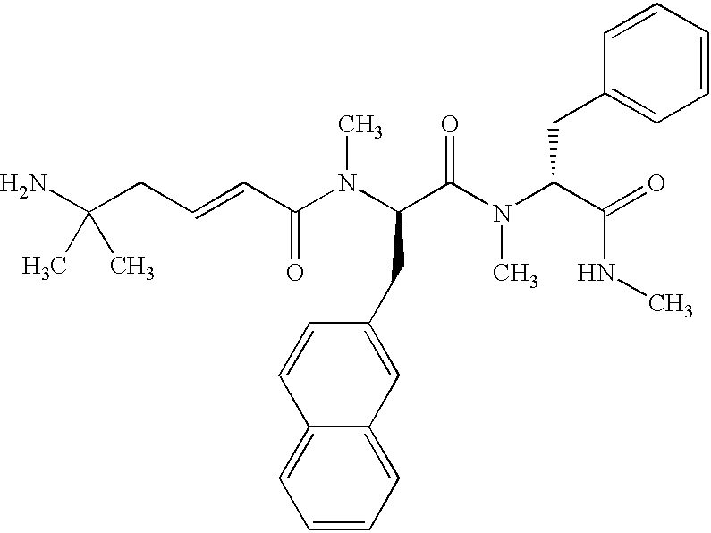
NC(CC=CC(N(C(C(N(C(C(=O)NC)CC1=CC=CC=C1)C)=O)CC1=CC2=CC=CC=C2C=C1)C)=O)(C)C
